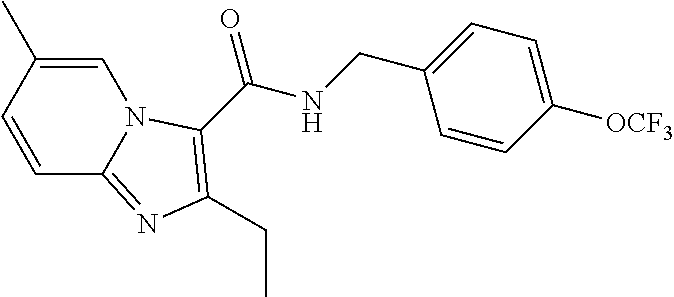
C1=C(C)C=CC2=NC(CC)=C(C(NCC3=CC=C([OCF3])C=C3)=O)N12
